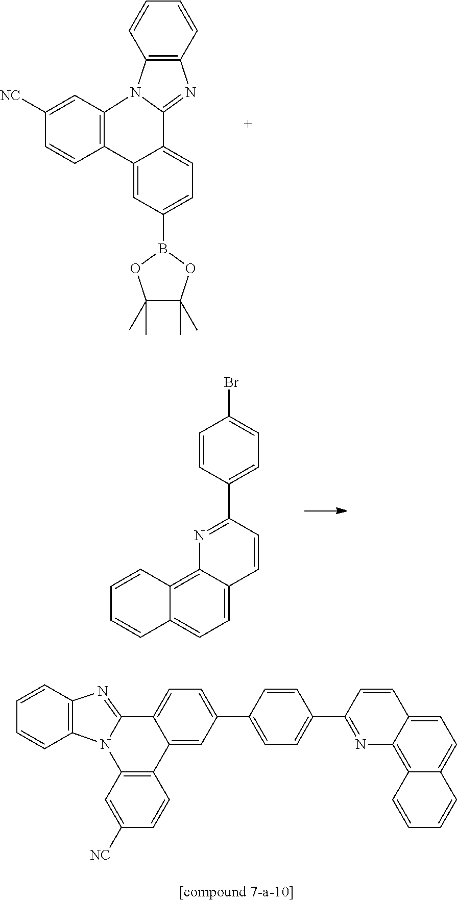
C1([NC])=CC2=C(C=C1)C1=CC(B3OC(C)(C)C(C)(C)O3)=CC=C1C1=NC3=C(C=CC=C3)N21.C1=CC(C2=NC3=C4C(=CC=C3C=C2)C=CC=C4)=CC=C1Br.C1=CC2=C(C=C1)N1C(=N2)C2=CC=C(C3=CC=C(C4=NC5=C6C(=CC=C5C=C4)C=CC=C6)C=C3)C=C2C2=C1C=C([NC])C=C2
